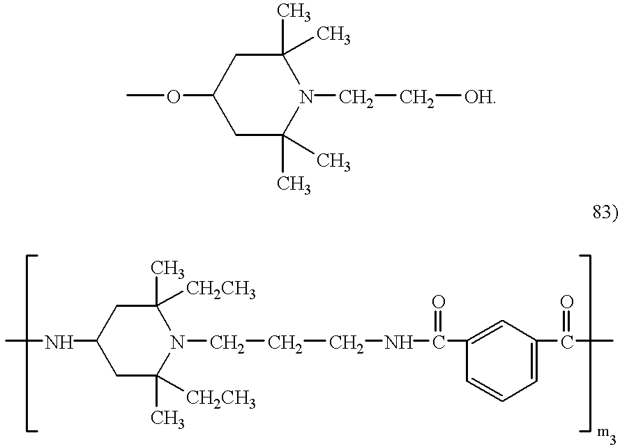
O(C1CC(C)(C)N(CC[OH])C(C)(C)C1)C.N(C1CC(C)([CH2CH3])N(CCCNC(C2=CC(C(=O)C)=CC=C2)=O)C(C)([CH2CH3])C1)C
